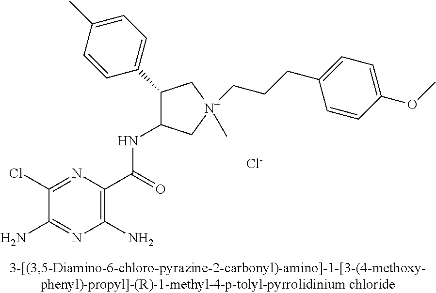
C1(Cl)=NC(C(=O)NC2C(C3=CC=C(C)C=C3)C[N+](CCCC3=CC=C(OC)C=C3)(C)C2)=C(N)N=C1N.[Cl-]
